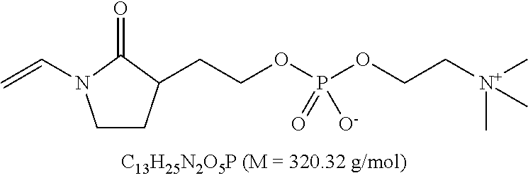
C1CC(CCOP(OCC[N+](C)(C)C)([O-])=O)C(=O)N1C=C
